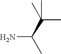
NC(C(C)(C)C)C
